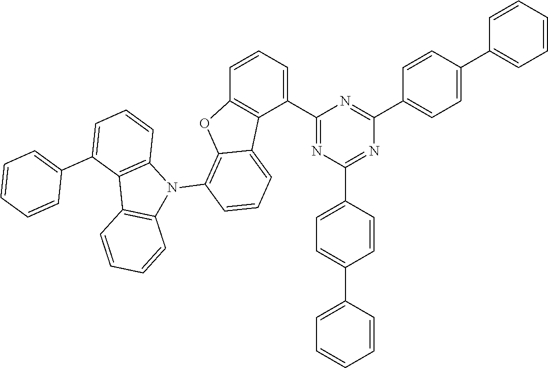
C1(C2=CC=CC3=C2C2=CC=CC(N4C5=C(C6=C4C=CC=C6)C(C4=CC=CC=C4)=CC=C5)=C2O3)=NC(C2=CC=C(C3=CC=CC=C3)C=C2)=NC(C2=CC=C(C3=CC=CC=C3)C=C2)=N1
